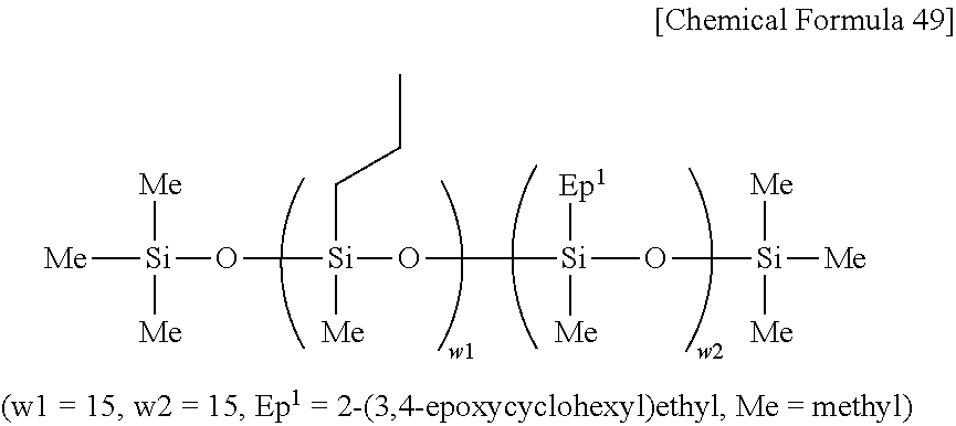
[Me][Si]([Me])([Me])O[Si](O[Si](O[Si]([Me])([Me])[Me])([Ep1])[Me])([Me])CCC
